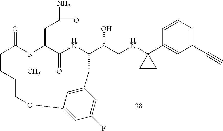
C1=CC=C(C#C)C=C1C1(NCC(O)C2NC(=O)C(CC(N)=O)N(C)C(=O)CCCCOC3=CC(F)=CC(=C3)C2)CC1
